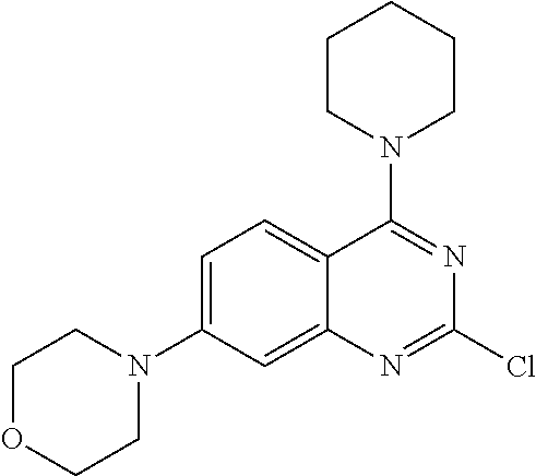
C1OCCN(C2=CC=C3C(=C2)N=C(Cl)N=C3N2CCCCC2)C1
